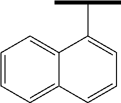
C1(C(C)C)=CC=CC2=CC=CC=C12
